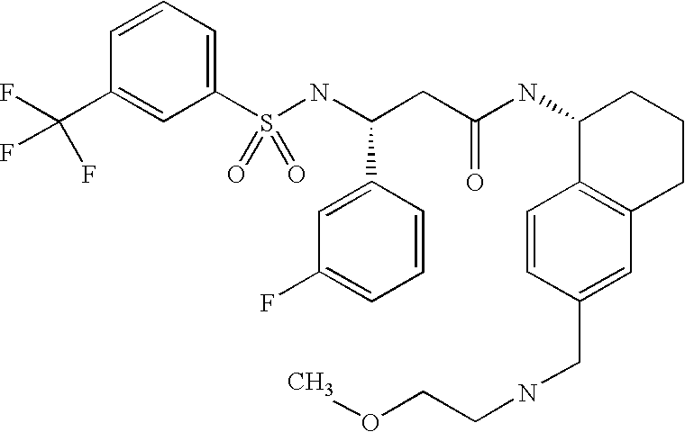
S(NC(CC(NC1C2=C(CCC1)C=C(CNCCOC)C=C2)=O)C1=CC(F)=CC=C1)(=O)(=O)C1=CC=CC(C(F)(F)F)=C1
